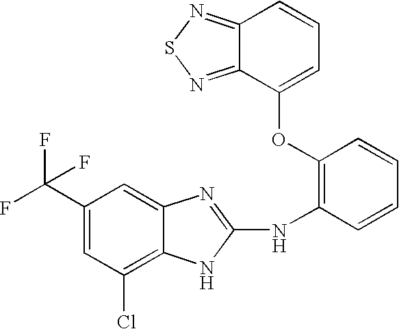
C1(C(F)(F)F)=CC(Cl)=C2C(=C1)N=C(NC1=C(OC3=CC=CC4=NSN=C34)C=CC=C1)N2
